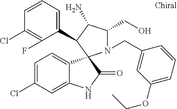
C1(Cl)=C(F)C(C2C(N)C(CO)N(CC3=CC(OCC)=CC=C3)C23C2=CC=C(Cl)C=C2NC3=O)=CC=C1
